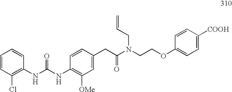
O(CCN(C(CC1=CC([OMe])=C(NC(=O)NC2=C(Cl)C=CC=C2)C=C1)=O)CC=C)C1=CC=C([COOH])C=C1
